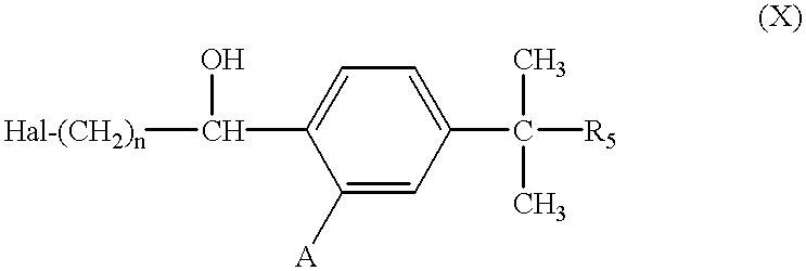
C1([A])=CC(C(C)(C)[R5])=CC=C1C([Hal-(CH2)n])O
